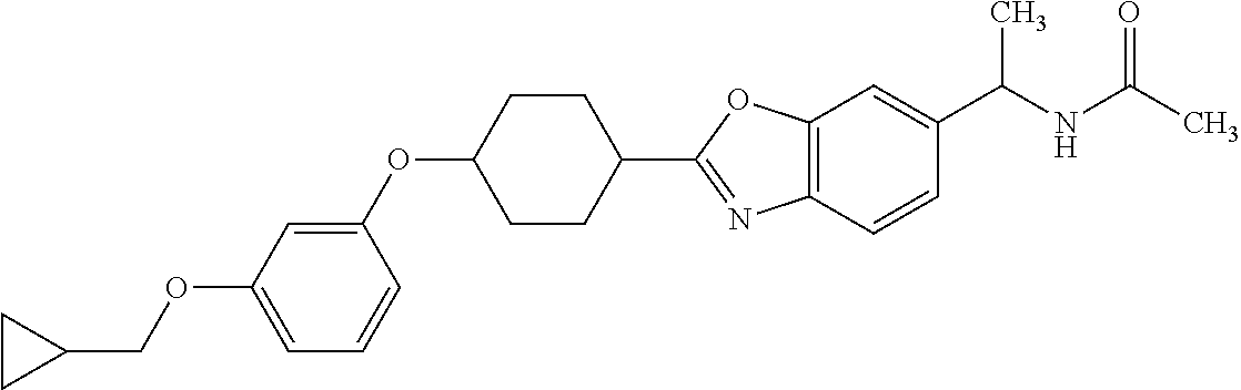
C1=C(OCC2CC2)C=C(OC2CCC(C3=NC4=C(O3)C=C(C(NC(C)=O)C)C=C4)CC2)C=C1
